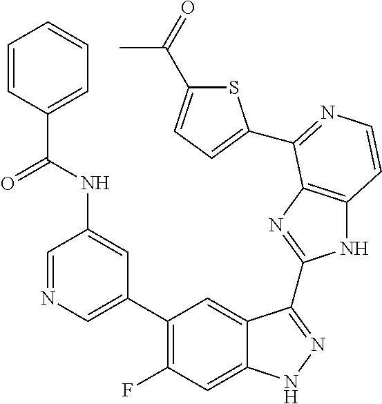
C1=C(C2=C(F)C=C3C(=C2)C(C2=NC4=C(N2)C=CN=C4C2=CC=C(C(=O)C)S2)=NN3)C=C(NC(=O)C2=CC=CC=C2)C=N1
